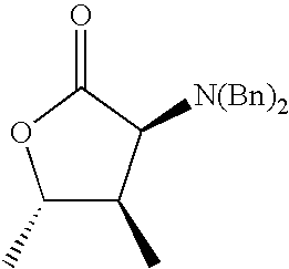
C1(C)C(C)C([N(Bn)2])C(=O)O1
